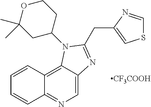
C1=CC2=C3C(=CN=C2C=C1)N=C(CC1=CSC=N1)N3C1CCOC(C)(C)C1.[CF3COOH]
